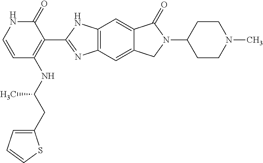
C1=CC(NC(CC2=CC=CS2)C)=C(C2=NC3=C(N2)C=C2C(=C3)CN(C3CCN(C)CC3)C2=O)C(=O)N1
